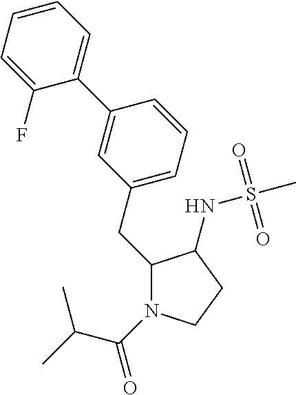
C(C1N(C(C(C)C)=O)CCC1NS(C)(=O)=O)C1=CC=CC(C2=CC=CC=C2F)=C1
